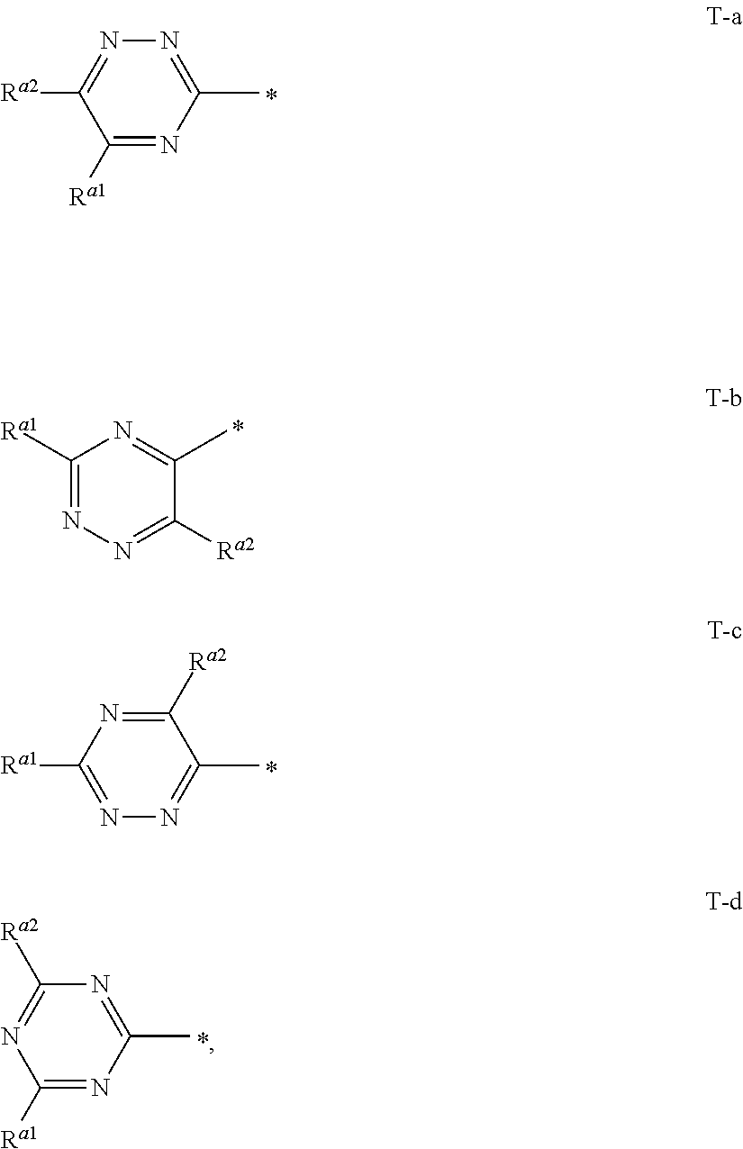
C1([Ra1])=NC(C)=NN=C1[Ra2].C1([Ra1])=NN=C([Ra2])C(C)=N1.N1=C([Ra1])N=C([Ra2])C(C)=N1.C1([Ra1])=NC(C)=NC([Ra2])=N1
